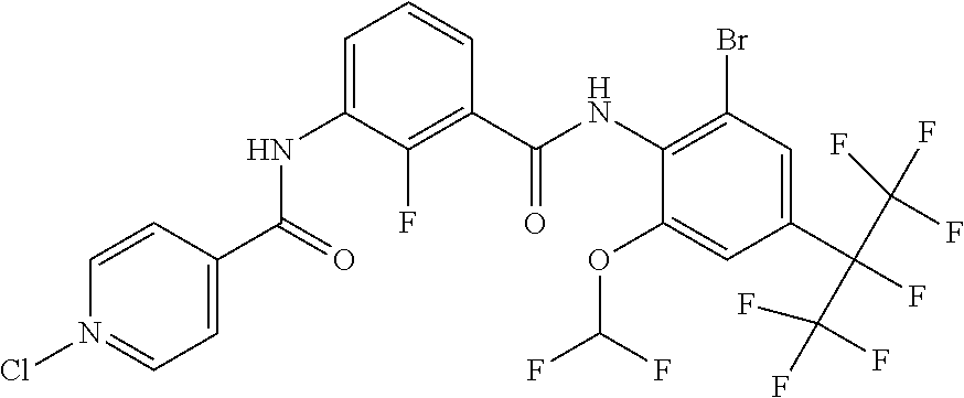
C1=CC(C(=O)NC2=CC=CC(C(NC3=C(Br)C=C(C(F)(C(F)(F)F)C(F)(F)F)C=C3OC(F)F)=O)=C2F)=CC=N1Cl
